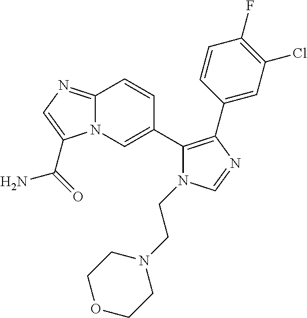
C12=NC=C(C(=O)N)N1C=C(C1=C(C3=CC(Cl)=C(F)C=C3)N=CN1CCN1CCOCC1)C=C2
